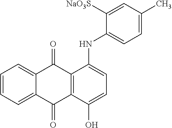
C1=CC=C2C(=C1)C(=O)C1=C(C2=O)C(O)=CC=C1NC1=CC=C(C)C=C1[NaO3S]
